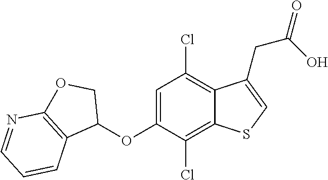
C1=C(OC2COC3=C2C=CC=N3)C(Cl)=C2C(=C1Cl)C(CC(O)=O)=CS2
